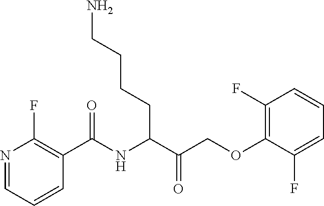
N1=CC=CC(C(NC(C(COC2=C(F)C=CC=C2F)=O)CCCCN)=O)=C1F
